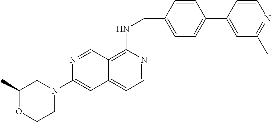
C1=CC(CNC2=C3C(=CC=N2)C=C(N2CC(C)OCC2)N=C3)=CC=C1C1=CC(C)=NC=C1
